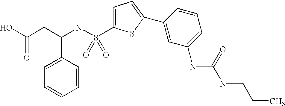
OC(CC(NS(=O)(=O)C1=CC=C(C2=CC(NC(NCCC)=O)=CC=C2)S1)C1=CC=CC=C1)=O
